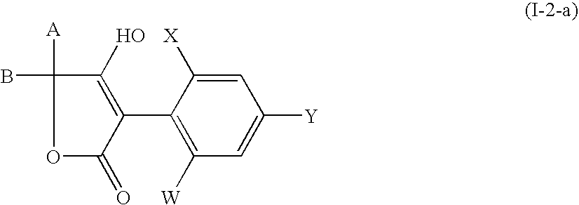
C1(C2=C([W])C=C([Y])C=C2[X])=C(O)C([A])(B)OC1=O
